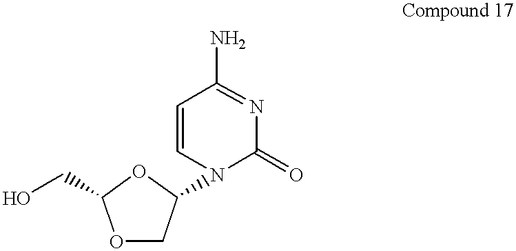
O1CC(N2C(=O)N=C(N)C=C2)OC1CO
